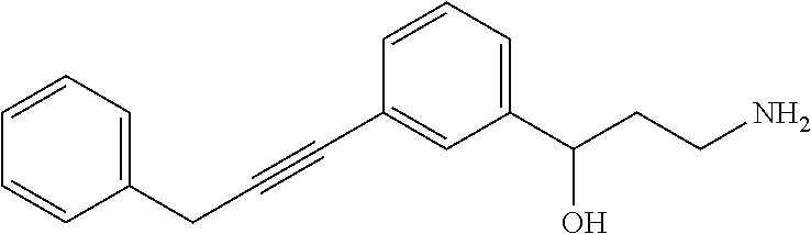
C1=CC=CC=C1CC#CC1=CC(C(CCN)O)=CC=C1
